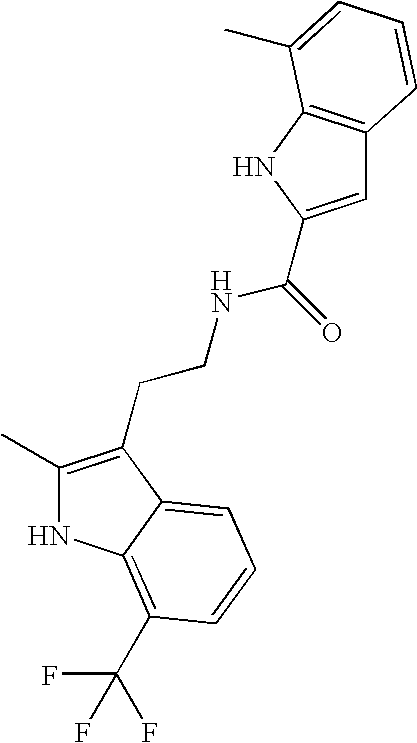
N1C(C)=C(CCNC(=O)C2=CC3=C(N2)C(C)=CC=C3)C2=CC=CC(C(F)(F)F)=C12
